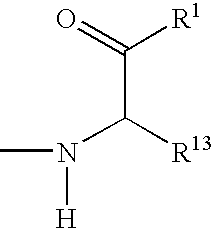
O=C([R1])C([R13])N([H])C
